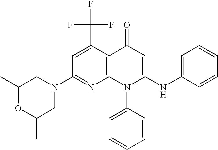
C1(N2CC(C)OC(C)C2)=NC2=C(C(C(F)(F)F)=C1)C(=O)C=C(NC1=CC=CC=C1)N2C1=CC=CC=C1
